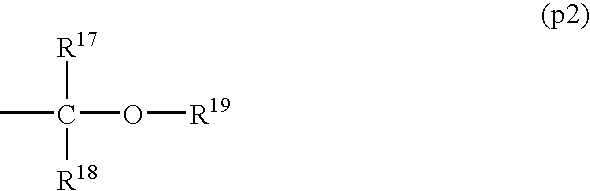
CC([R17])([R18])O[R19]
